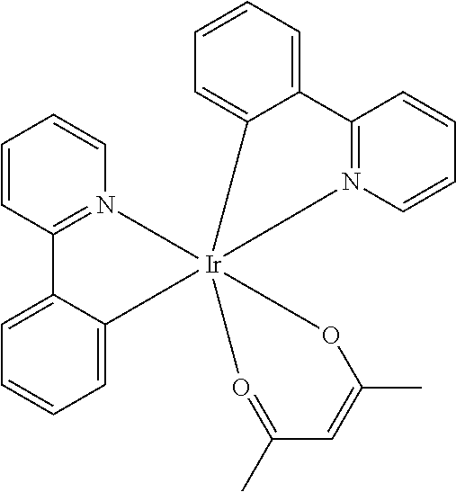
C1=CC2=N(C=C1)[Ir]13(C4=CC=CC=C24)(N2=C(C4=CC=CC=C41)C=CC=C2)OC(C)=CC(C)=O3
